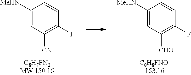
C1([MeHN])=CC([CN])=C(F)C=C1.C1([MeHN])=CC([CHO])=C(F)C=C1
